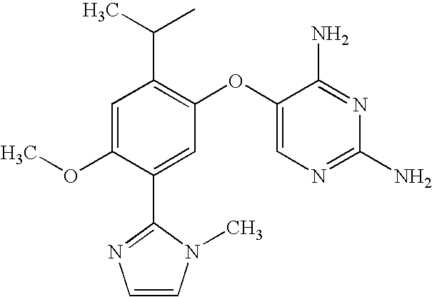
C1=C(OC)C(C2=NC=CN2C)=CC(OC2=CN=C(N)N=C2N)=C1C(C)C
